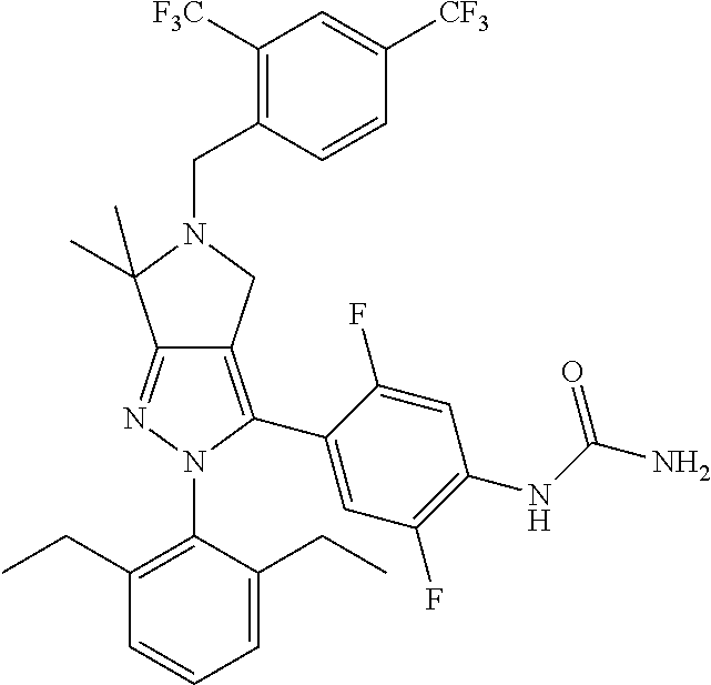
C1(CC)=C(N2C(C3=CC(F)=C(NC(N)=O)C=C3F)=C3C(=N2)C(C)(C)N(CC2=C([F3C])C=C([CF3])C=C2)C3)C(CC)=CC=C1
